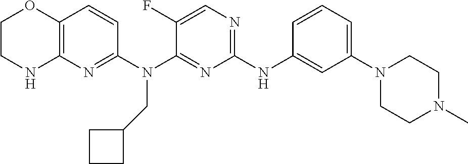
C1(NC2=CC(N3CCN(C)CC3)=CC=C2)=NC=C(F)C(N(C2=NC3=C(C=C2)OCCN3)CC2CCC2)=N1
